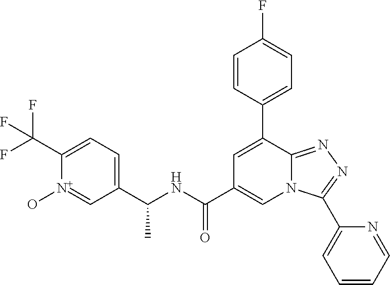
C1(C(NC(C2=CC=C(C(F)(F)F)[N+](O)=C2)C)=O)=CN2C(=NN=C2C2=CC=CC=N2)C(C2=CC=C(F)C=C2)=C1
